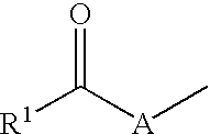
[R1]C(=O)[A]C
